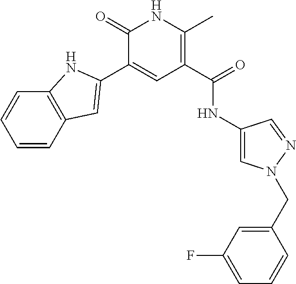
C1=CC2=C(C=C1)NC(C1=CC(C(=O)NC3=CN(CC4=CC(F)=CC=C4)N=C3)=C(C)NC1=O)=C2
